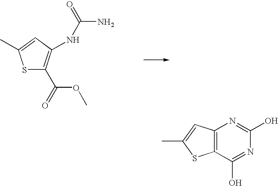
S1C(C(OC)=O)=C(NC(N)=O)C=C1C.C12=C(C(O)=NC(O)=N1)SC(C)=C2
